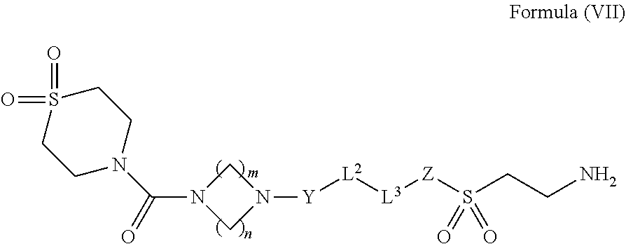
C1N(C(=O)N2CCS(=O)(=O)CC2)CN1[Y][L2][L3][Z]S(CCN)(=O)=O
